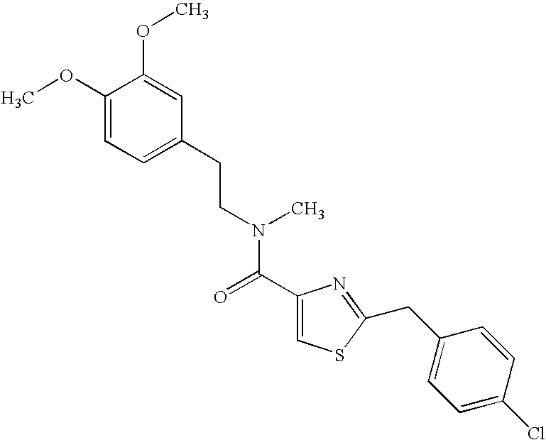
C1(OC)=CC=C(CCN(C(C2=CSC(CC3=CC=C(Cl)C=C3)=N2)=O)C)C=C1OC
